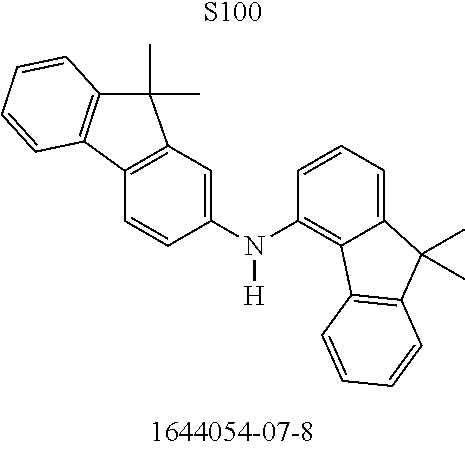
[S100].C1(N(C2=C3C(=CC=C2)C(C)(C)C2=C3C=CC=C2)[H])=CC2=C(C=C1)C1=C(C2(C)C)C=CC=C1
